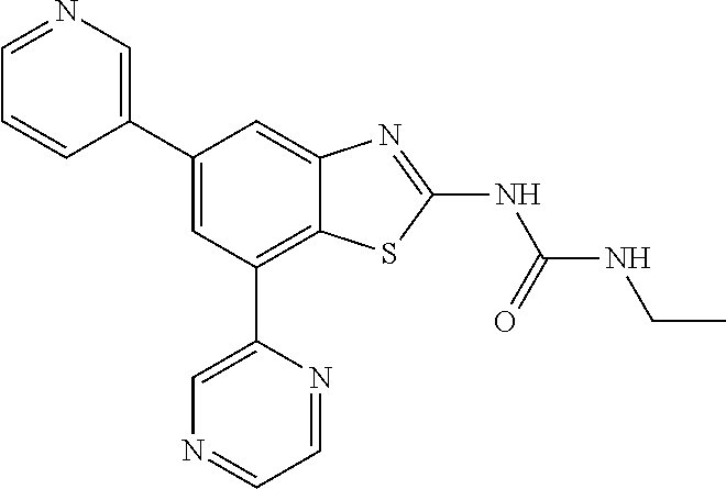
C1=NC=C(C2=CC(C3=CN=CC=N3)=C3C(=C2)N=C(NC(NCC)=O)S3)C=C1
